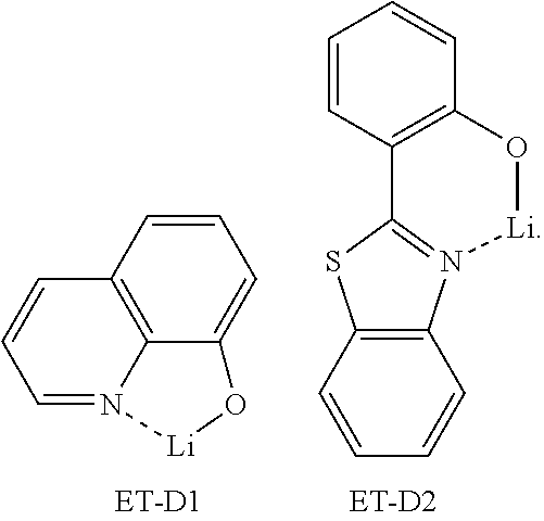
C12=C(C=CC=C1)N1=C(S2)C2=C(C=CC=C2)O[Li]1.C1=N2C3=C(C=C1)C=CC=C3O[Li]2
